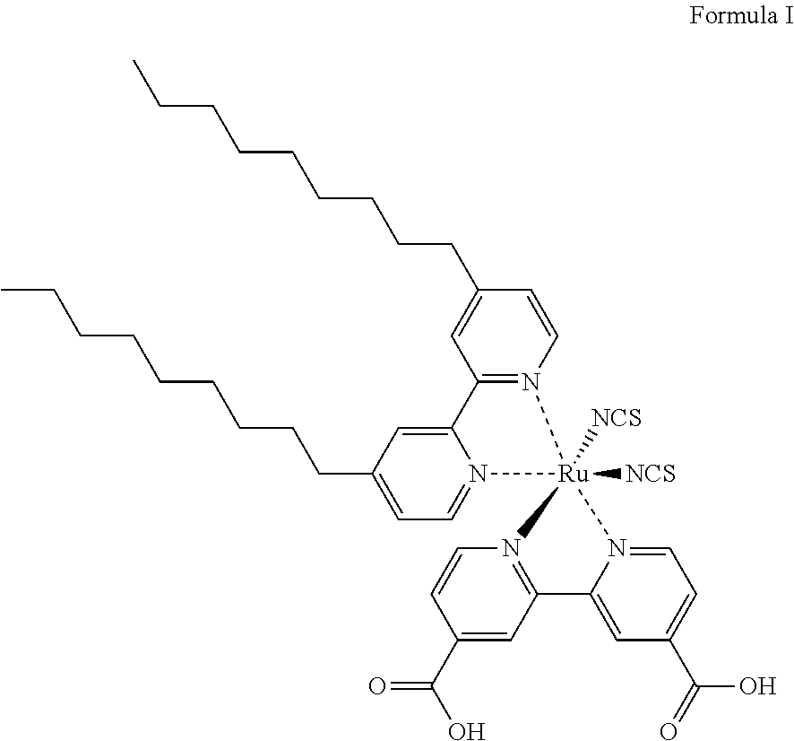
C1=CC(CCCCCCCCC)=CC2=N1[Ru]1([NCS])([NCS])(N3=CC=C(CCCCCCCCC)C=C23)N2=C(C=C(C(=O)O)C=C2)C2=CC(C(=O)O)=CC=N12
